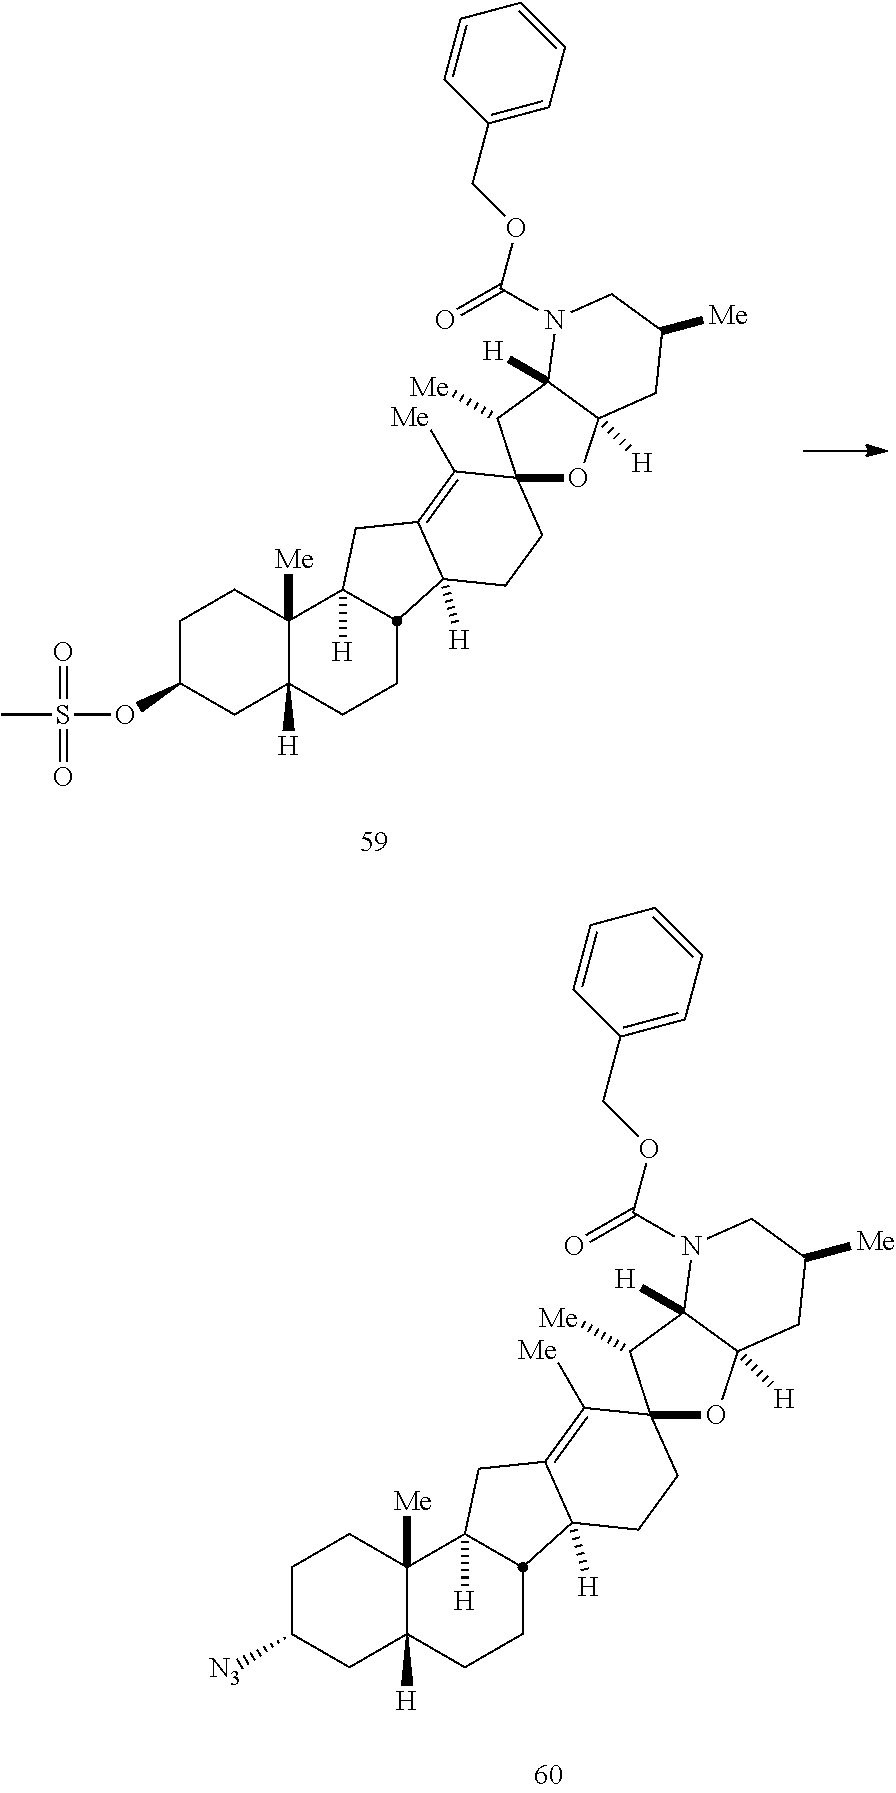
C1C([N3])CC2([H])C([Me])(C1)C1([H])CC3=C([Me])C4(CCC3([H])C1CC2)OC1([H])C([H])(C4[Me])N(C(OCC2=CC=CC=C2)=O)CC([Me])C1.C1C(OS(C)(=O)=O)CC2([H])C([Me])(C1)C1([H])CC3=C([Me])C4(CCC3([H])C1CC2)OC1([H])C([H])(C4[Me])N(C(OCC2=CC=CC=C2)=O)CC([Me])C1
